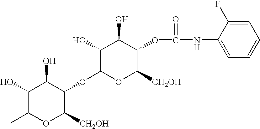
C1(O)C(C)OC([CH2OH])C(OC2C(O)C(O)C(OC(NC3=CC=CC=C3F)=O)C([CH2OH])O2)C1O
